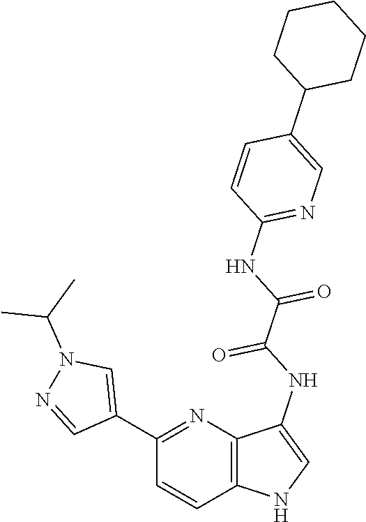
C12=C(N=C(C3=CN(C(C)C)N=C3)C=C1)C(NC(=O)C(=O)NC1=NC=C(C3CCCCC3)C=C1)=CN2
